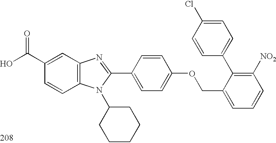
OC(C1=CC2=C(C=C1)N(C1CCCCC1)C(C1=CC=C(OCC3=CC=CC([NO2])=C3C3=CC=C(Cl)C=C3)C=C1)=N2)=O
